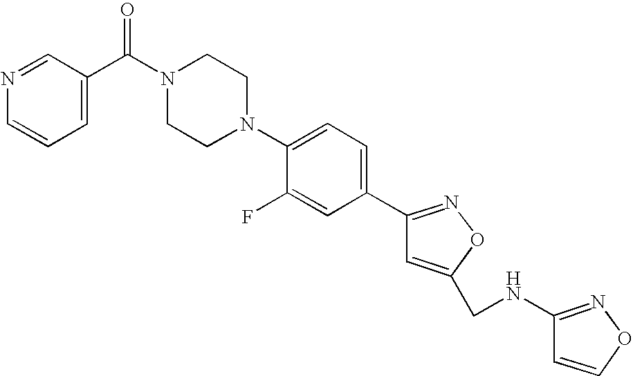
O=C(N1CCN(C2=CC=C(C3=NOC(CNC4=NOC=C4)=C3)C=C2F)CC1)C1=CC=CN=C1
